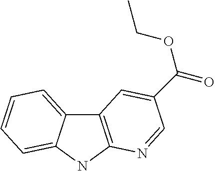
C12=CC=CC=C1NC1=C2C=C(C(=O)OCC)C=N1
